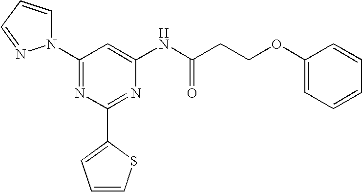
C1(N2C=CC=N2)=NC(C2=CC=CS2)=NC(NC(CCOC2=CC=CC=C2)=O)=C1
